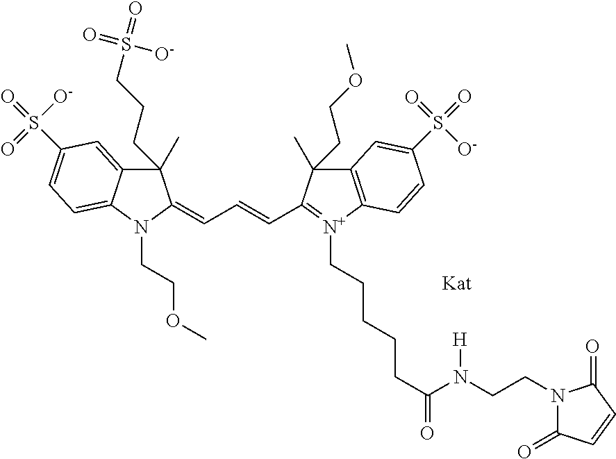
C1(C)(CCCS(=O)(=O)[O-])C2=CC(S(=O)([O-])=O)=CC=C2N(CCOC)C1=CC=CC1=[N+](CCCCCC(=O)N([H])CCN2C(=O)C=CC2=O)C2=C(C1(C)CCOC)C=C(S(=O)([O-])=O)C=C2
